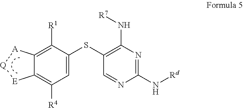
C12=C([R4])C=C(SC3=C(N[R7])N=C(N[Rd])N=C3)C([R1])=C1[A][Q][E]2
